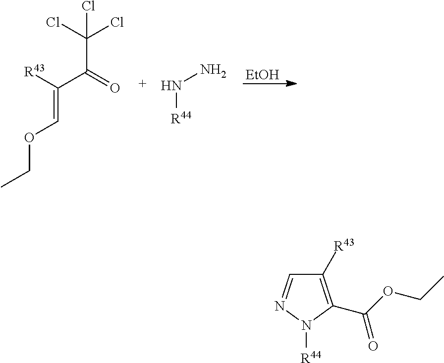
C(C(=O)C([R43])=COCC)(Cl)(Cl)Cl.N([R44])N.[EtOH].C1([R43])=C(C(=O)OCC)N([R44])N=C1
